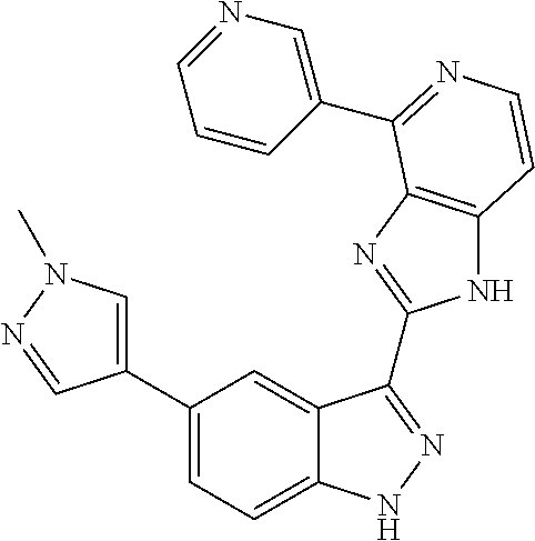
C1(C2=CN(C)N=C2)=CC=C2C(=C1)C(C1=NC3=C(N1)C=CN=C3C1=CN=CC=C1)=NN2
